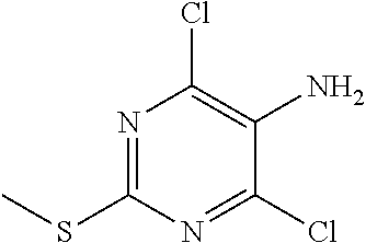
N1=C(SC)N=C(Cl)C(N)=C1Cl
